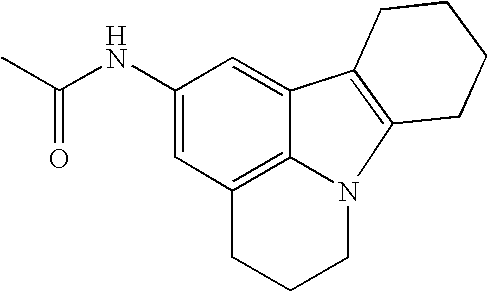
CC(NC1=CC2=C3C(=C1)C1=C(N3CCC2)CCCC1)=O
